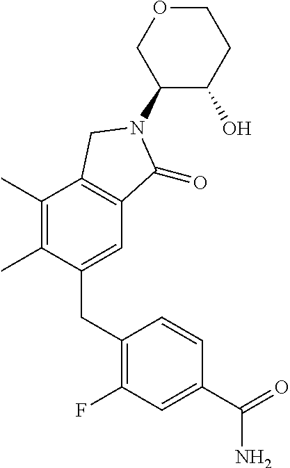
C1(C)=C(C)C(CC2=C(F)C=C(C(=O)N)C=C2)=CC2=C1CN(C1C(O)CCOC1)C2=O
